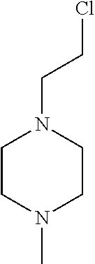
C1CN(C)CCN1CCCl
